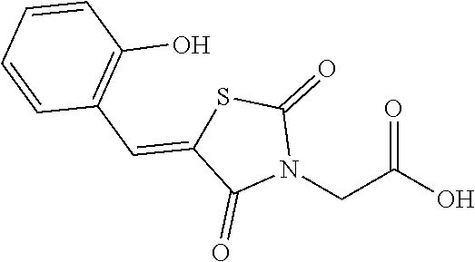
O=C(O)CN1C(=O)SC(=CC2=C(O)C=CC=C2)C1=O
